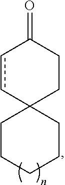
c1cC2(CCC1=O)CCCCC2
